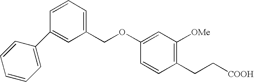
C1=C(C2=CC(COC3=CC([OMe])=C(CC[COOH])C=C3)=CC=C2)C=CC=C1
